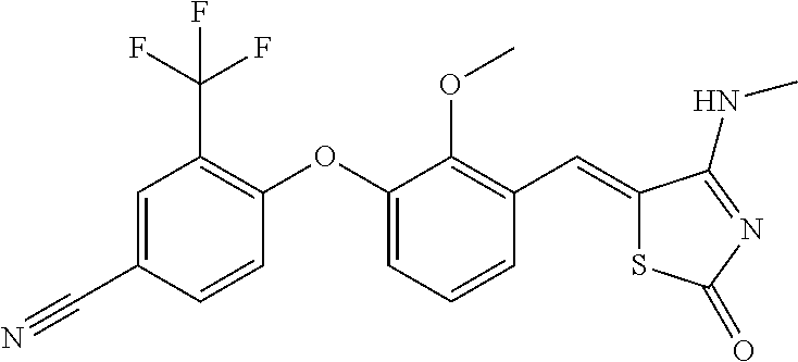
C1=C(OC2=C(C(F)(F)F)C=C(C#N)C=C2)C(OC)=C(C=C2SC(=O)N=C2NC)C=C1
